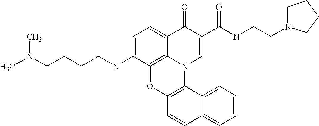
C1=C(NCCCCN(C)C)C2=C3C(=C1)C(=O)C(C(NCCN1CCCC1)=O)=CN3C1=C(O2)C=CC2=CC=CC=C12
